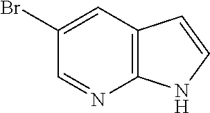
C1=C(Br)C=NC2=C1C=CN2
